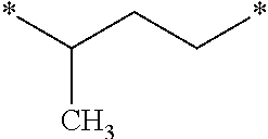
C(C)(*)CC*
